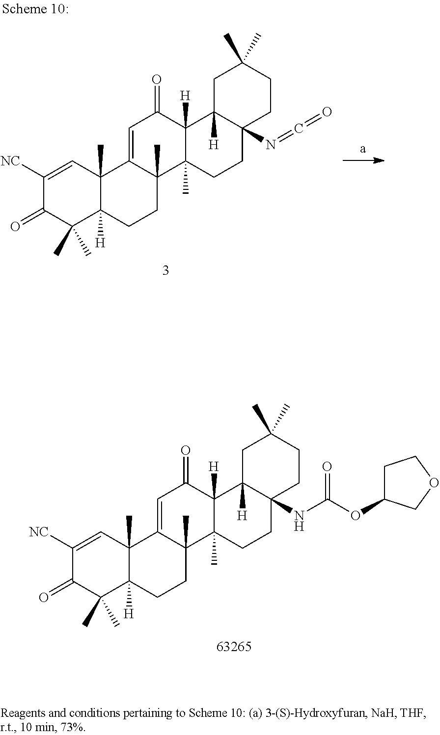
C1([NC])=CC2(C)C([H])(C(C)(C)C1=O)CCC1(C)C2=CC(=O)C2([H])C1(C)CCC1(NC(=O)OC3CCOC3)C2([H])CC(C)(C)CC1.C1([NC])=CC2(C)C([H])(C(C)(C)C1=O)CCC1(C)C2=CC(=O)C2([H])C1(C)CCC1(N=C=O)C2([H])CC(C)(C)CC1
